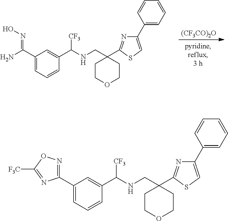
[(CF3CO)2O].C(C1=CC=CC(C(NCC2(C3=NC(C4=CC=CC=C4)=CS3)CCOCC2)[CF3])=C1)(N)=NO.C1(C2=CC=CC(C(NCC3(C4=NC(C5=CC=CC=C5)=CS4)CCOCC3)[CF3])=C2)=NOC([F3C])=N1
